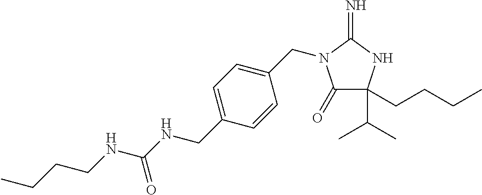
C1(=O)C(C(C)C)(CCCC)NC(=N)N1CC1=CC=C(CNC(NCCCC)=O)C=C1
